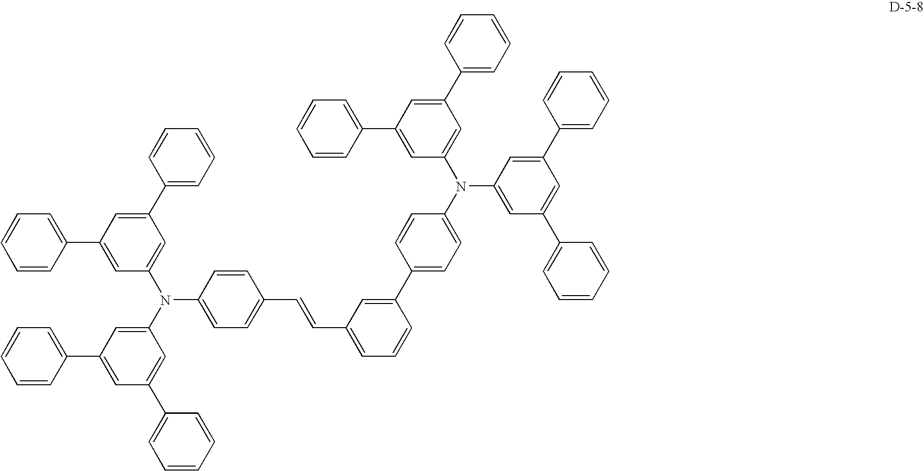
C1=C(C2=CC(N(C3=CC(C4=CC=CC=C4)=CC(C4=CC=CC=C4)=C3)C3=CC=C(C=CC4=CC=CC(C5=CC=C(N(C6=CC(C7=CC=CC=C7)=CC(C7=CC=CC=C7)=C6)C6=CC(C7=CC=CC=C7)=CC(C7=CC=CC=C7)=C6)C=C5)=C4)C=C3)=CC(C3=CC=CC=C3)=C2)C=CC=C1
